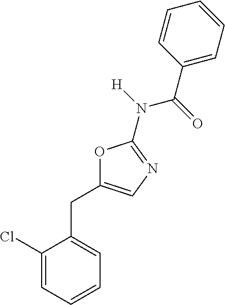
C1(Cl)=CC=CC=C1CC1=CN=C(N(C(C2=CC=CC=C2)=O)[H])O1
